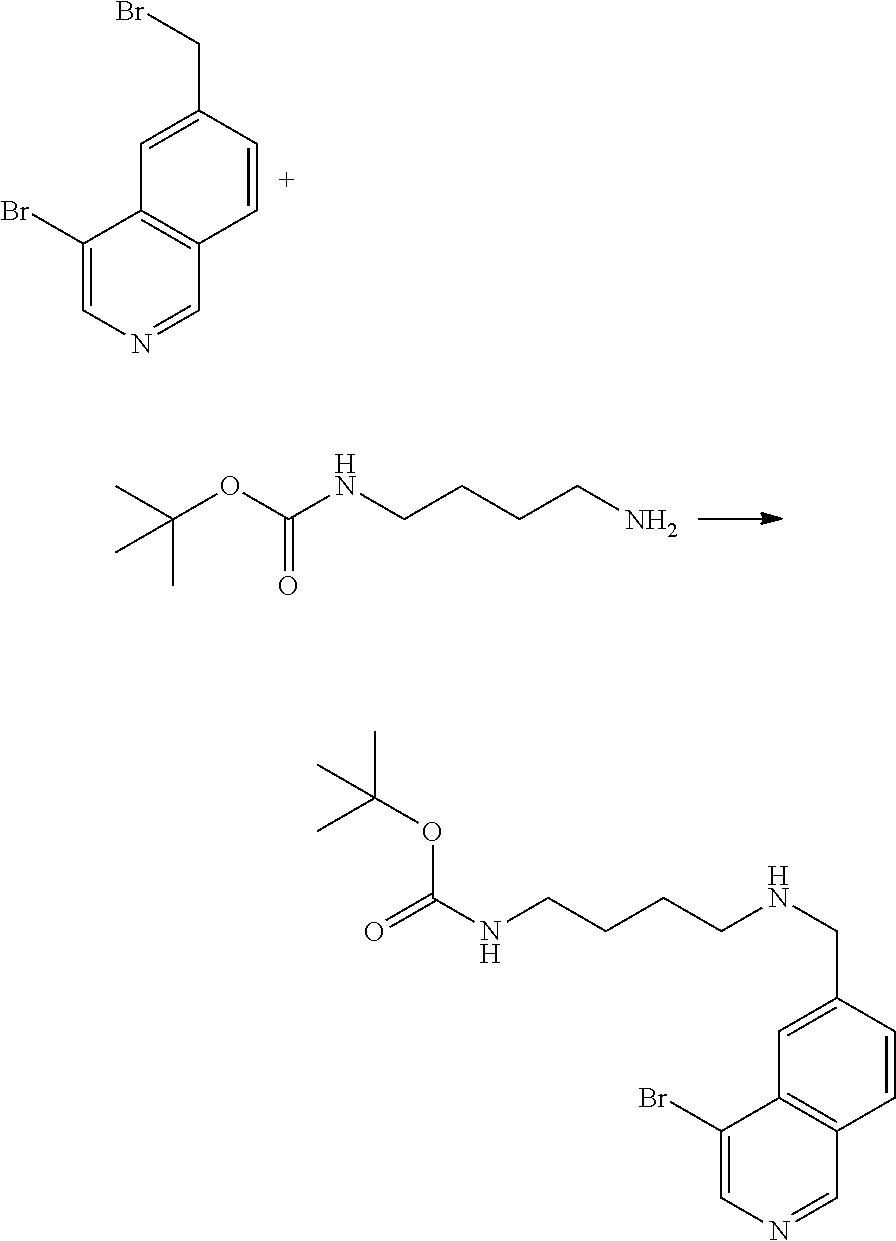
C1(Br)=CN=CC2=C1C=C(CBr)C=C2.C(OC(NCCCCN)=O)(C)(C)C.C1(Br)=CN=CC2=C1C=C(CNCCCCNC(=O)OC(C)(C)C)C=C2
